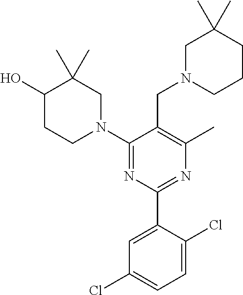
N1(CC2=C(C)N=C(C3=CC(Cl)=CC=C3Cl)N=C2N2CC(C)(C)C(O)CC2)CCCC(C)(C)C1
